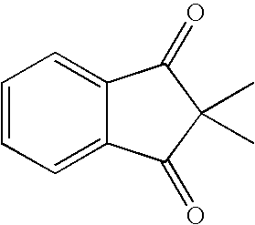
C1=CC=C2C(=C1)C(=O)C(C)(C)C2=O
